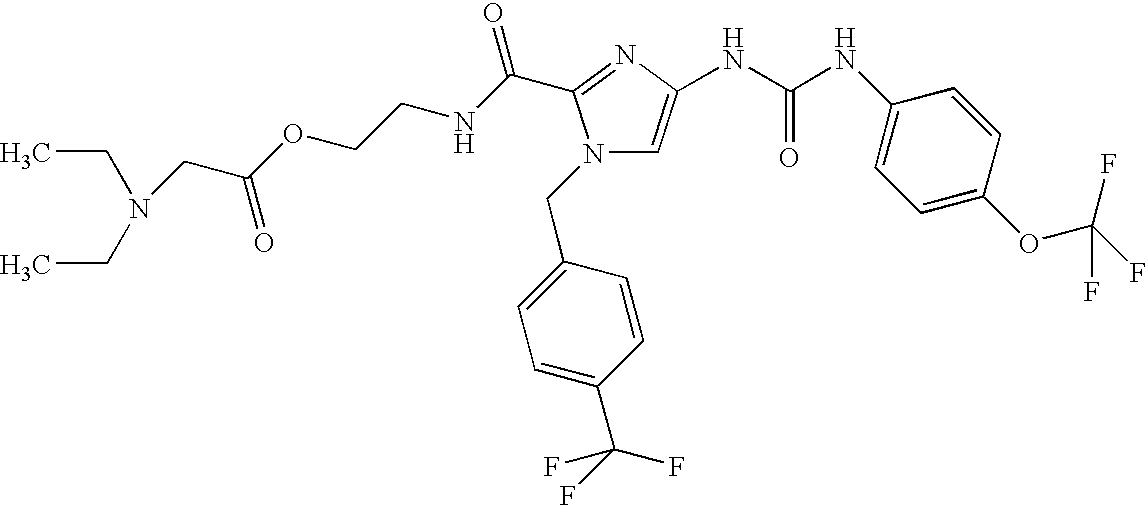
N(CC(OCCNC(=O)C1=NC(NC(NC2=CC=C(OC(F)(F)F)C=C2)=O)=CN1CC1=CC=C(C(F)(F)F)C=C1)=O)(CC)CC
